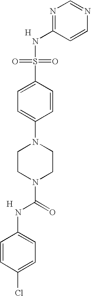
N1=C(NS(=O)(=O)C2=CC=C(N3CCN(C(=O)NC4=CC=C(Cl)C=C4)CC3)C=C2)C=CN=C1.[H].[H]
